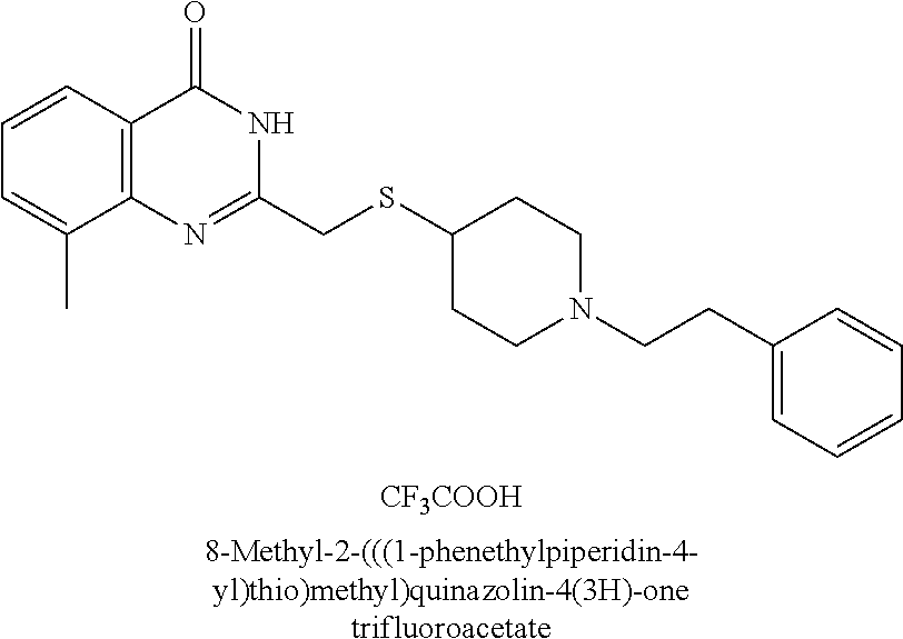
C1=C(C)C2=C(C=C1)C(=O)NC(CSC1CCN(CCC3=CC=CC=C3)CC1)=N2.[CF3COOH].[8-Methyl-2-(((1-phenethylpiperidin-4-yl)thio)methyl)quinazolin-4(3H)-onetrifluoroacetate]
